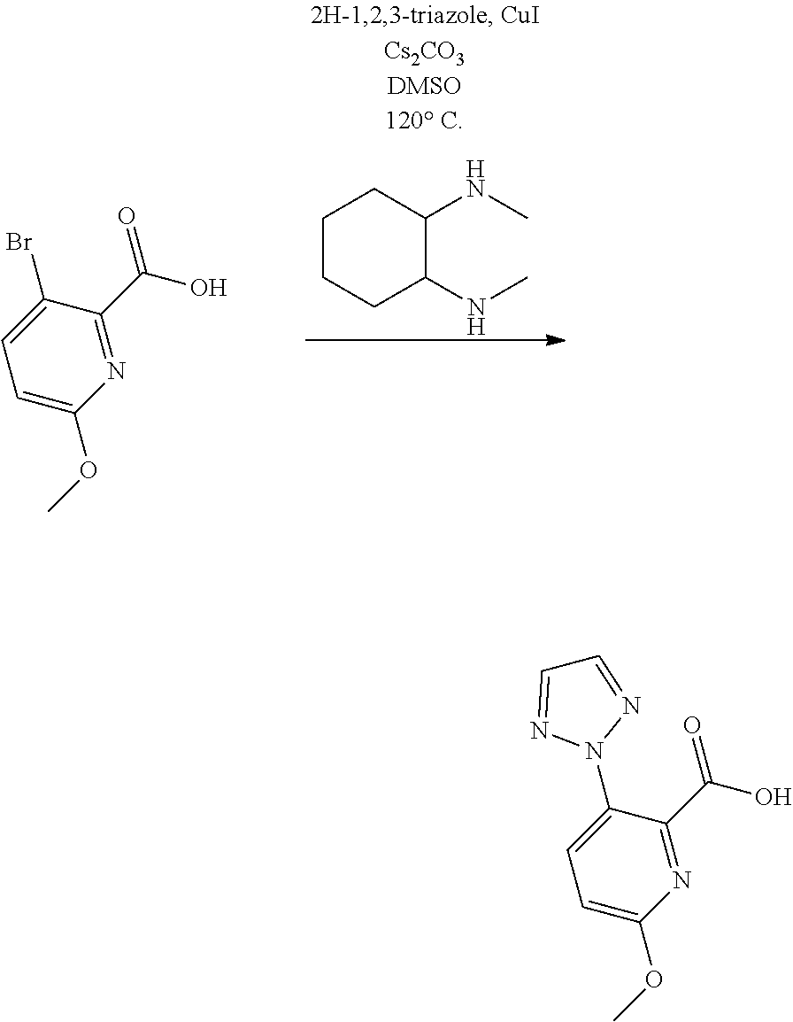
C1CCC(NC)C(NC)C1.C1=C(Br)C(C(O)=O)=NC(OC)=C1.C1=C(N2N=CC=N2)C(C(O)=O)=NC(OC)=C1
